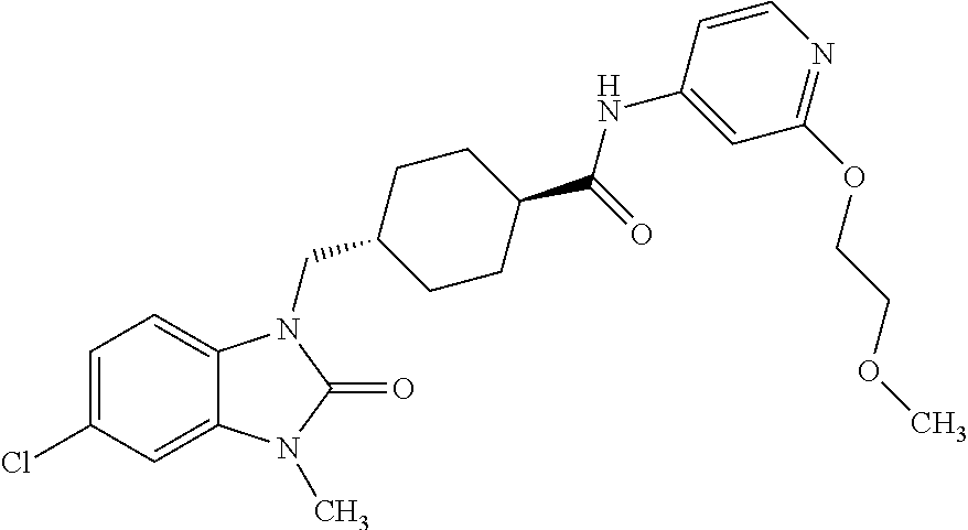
C1=C(Cl)C=C2C(=C1)N(CC1CCC(C(=O)NC3=CC(OCCOC)=NC=C3)CC1)C(=O)N2C
